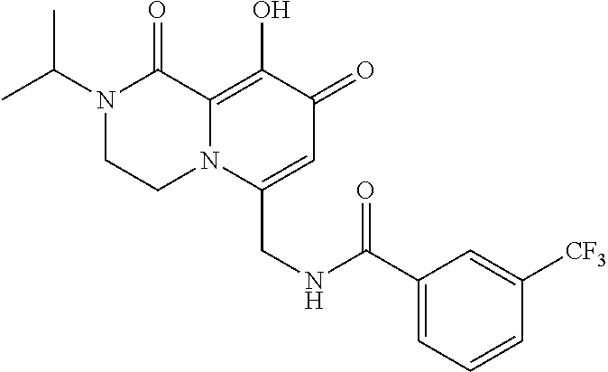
N1(C(C)C)CCN2C(=C(O)C(=O)C=C2CNC(C2=CC=CC([CF3])=C2)=O)C1=O
